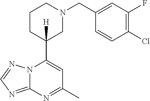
N12C(=NC=N1)N=C(C)C=C2C1([H])CN(CC2=CC(F)=C(Cl)C=C2)CCC1
